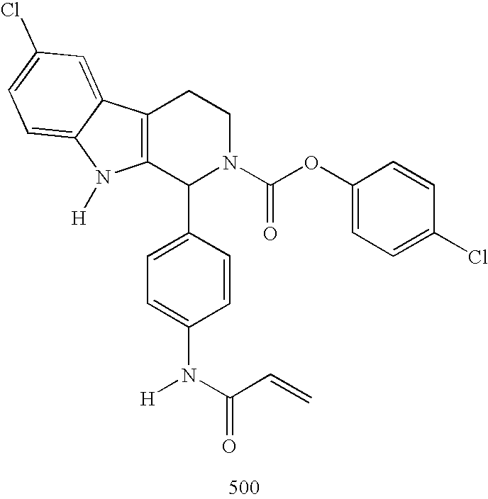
C12=C(C(C3=CC=C(N(C(C=C)=O)[H])C=C3)N(C(OC3=CC=C(Cl)C=C3)=O)CC1)N([H])C1=CC=C(Cl)C=C21
